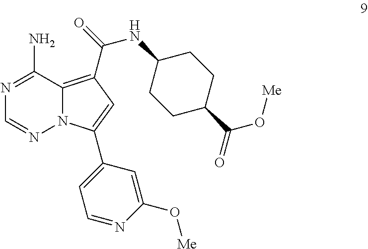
N1=C(N)C2=C(C(=O)NC3CCC(C(O[Me])=O)CC3)C=C(C3=CC=NC(O[Me])=C3)N2N=C1
